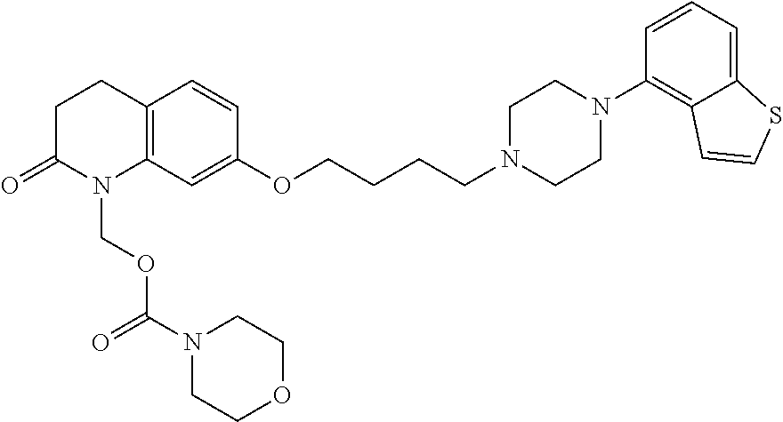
C1C(=O)N(COC(=O)N2CCOCC2)C2=C(C1)C=CC(OCCCCN1CCN(C3=C4C(=CC=C3)SC=C4)CC1)=C2
